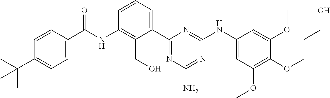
N(C1=C(CO)C(C2=NC(N)=NC(NC3=CC(OC)=C(OCCCO)C(OC)=C3)=N2)=CC=C1)C(=O)C1=CC=C(C(C)(C)C)C=C1
